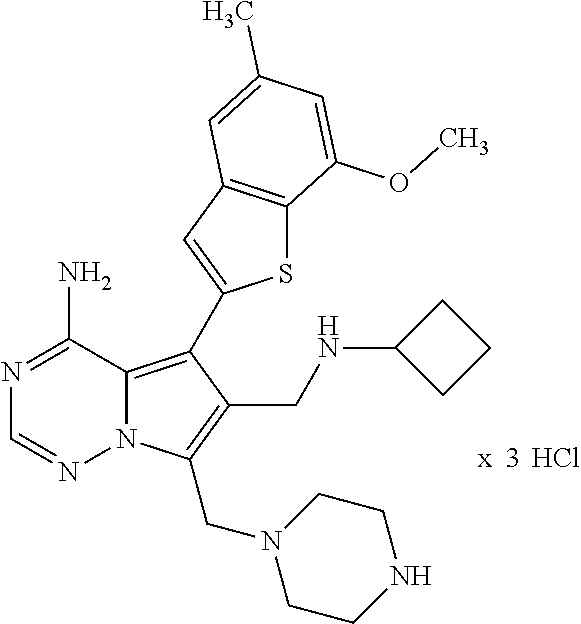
Cl.N12C(=C(C3=CC4=C(S3)C(OC)=CC(C)=C4)C(CNC3CCC3)=C1CN1CCNCC1)C(N)=NC=N2
